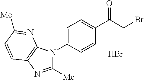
C1(C(CBr)=O)=CC=C(N2C([Me])=NC3=C2N=C([Me])C=C3)C=C1.Br
